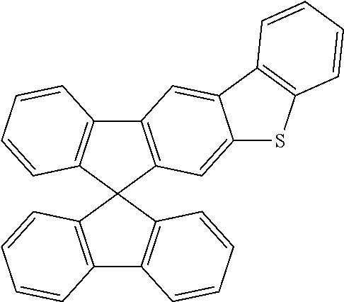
C12=C(C=CC=C1)C1(C3=C2C=CC=C3)C2=C(C3=C1C=CC=C3)C=C1C(=C2)SC2=C1C=CC=C2
